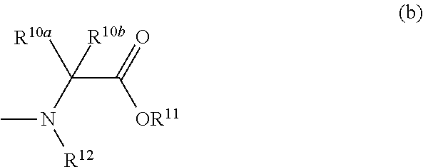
[R10a]C(C(=O)[OR11])(N(C)[R12])[R10b]
